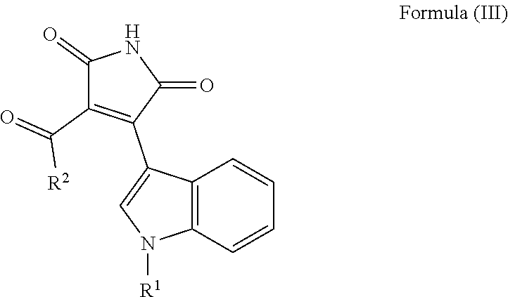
C12=C(C=CC=C1)N([R1])C=C2C1=C(C([R2])=O)C(=O)NC1=O
